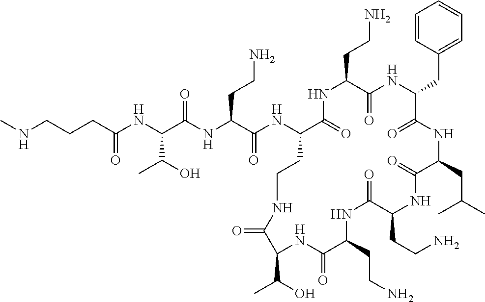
C(CCC(NC(C(NC(C(NC1C(=O)NC(CCN)C(=O)NC(CC2=CC=CC=C2)C(=O)NC(CC(C)C)C(=O)NC(CCN)C(=O)NC(CCN)C(=O)NC(C(O)C)C(=O)NCC1)=O)CCN)=O)C(O)C)=O)NC
